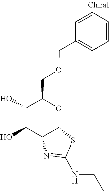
C1(O)C(O)C2C(OC1COCC1=CC=CC=C1)SC(NCC)=N2
